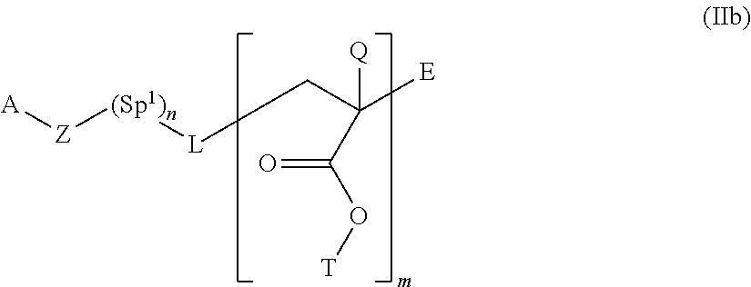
[Z]([(Sp1)n][L]CC([E])([Q])C(O[T])=O)[A]
